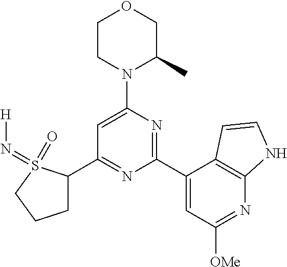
C1(C2=NC(C3=CC([OMe])=NC4=C3C=CN4)=NC(N3C(C)COCC3)=C2)CCCS1(=O)=N[H]
